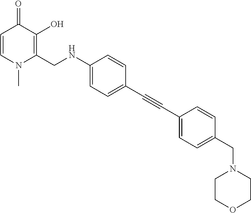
C(#CC1=CC=C(CN2CCOCC2)C=C1)C1=CC=C(NCC2=C(O)C(=O)C=CN2C)C=C1
